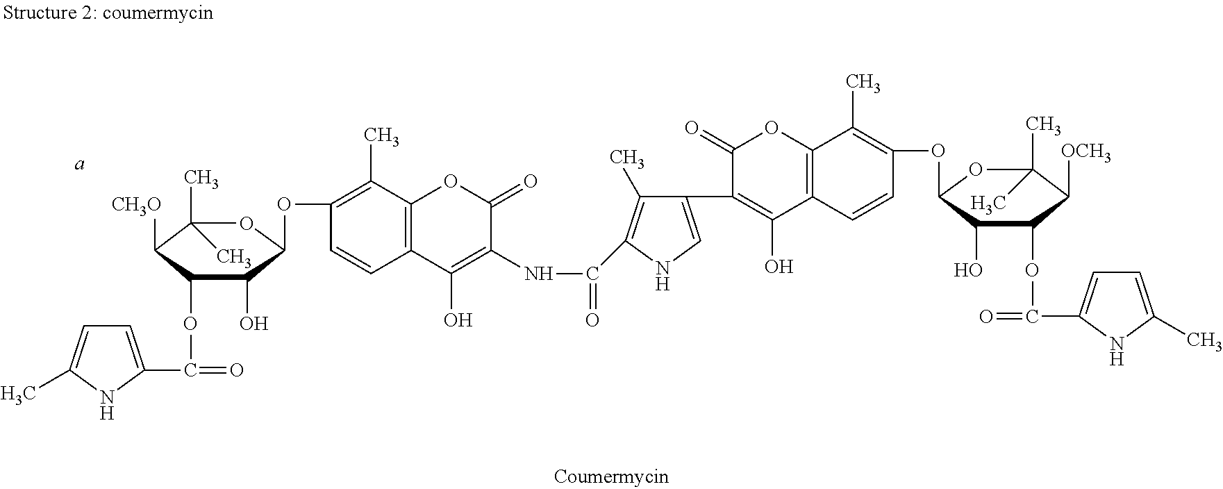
C1(C)(C)C([CH3O])C(OC(=O)C2=CC=C(C)N2)C(O)C(OC2=C(C)C3=C(C=C2)C(O)=C(NC(=O)C2=C(C)C(C4=C(O)C5=C(C(C)=C(OC6C(O)C(OC(=O)C7=CC=C(C)N7)C([OCH3])C(C)(C)O6)C=C5)OC4=O)=CN2)C(=O)O3)O1
